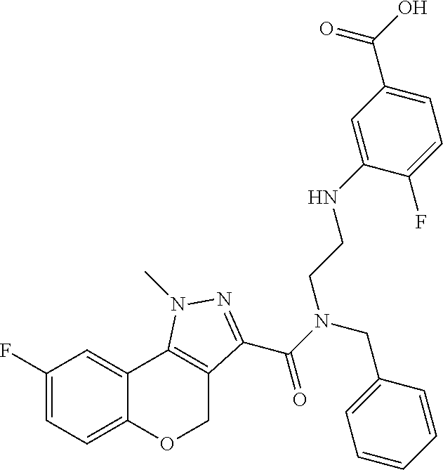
C1(F)=CC=C2C(=C1)C1=C(CO2)C(C(N(CC2=CC=CC=C2)CCNC2=CC(C(O)=O)=CC=C2F)=O)=NN1C
